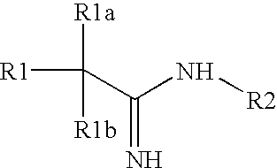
[R1]C([R1a])([R1b])C(=N)N[R2]
